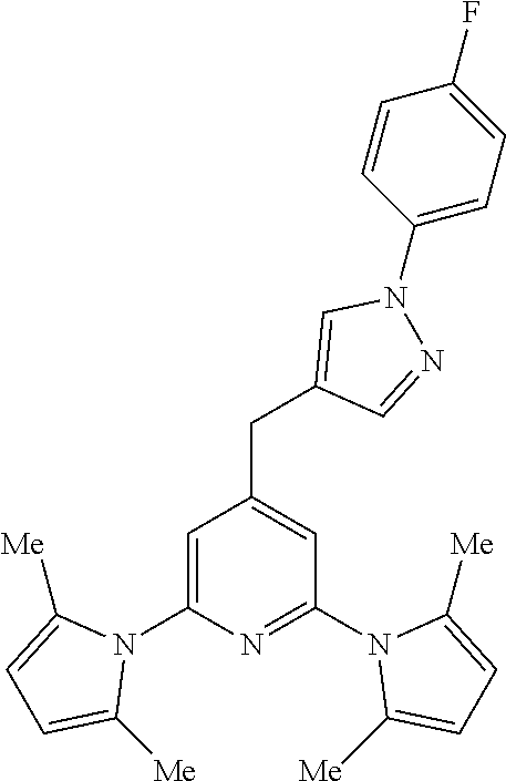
C1=C(N2C([Me])=CC=C2[Me])N=C(N2C([Me])=CC=C2[Me])C=C1CC1=CN(C2=CC=C(F)C=C2)N=C1
